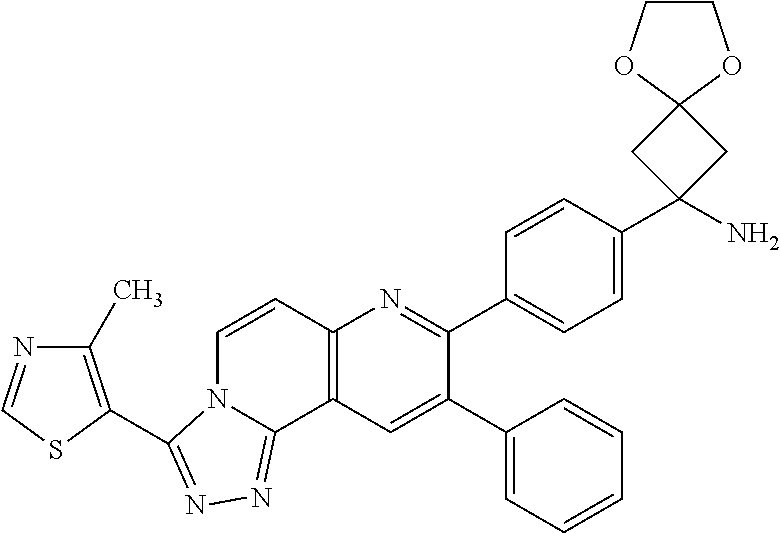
C1(C2=CC3=C(N=C2C2=CC=C(C4(N)CC5(C4)OCCO5)C=C2)C=CN2C3=NN=C2C2=C(C)N=CS2)=CC=CC=C1
